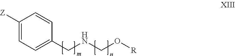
C1([Z])=CC=C(CNCO[R])C=C1
